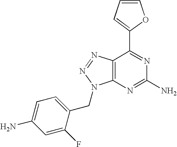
C1=CC=C(C2=NC(N)=NC3=C2N=NN3CC2=CC=C(N)C=C2F)O1
